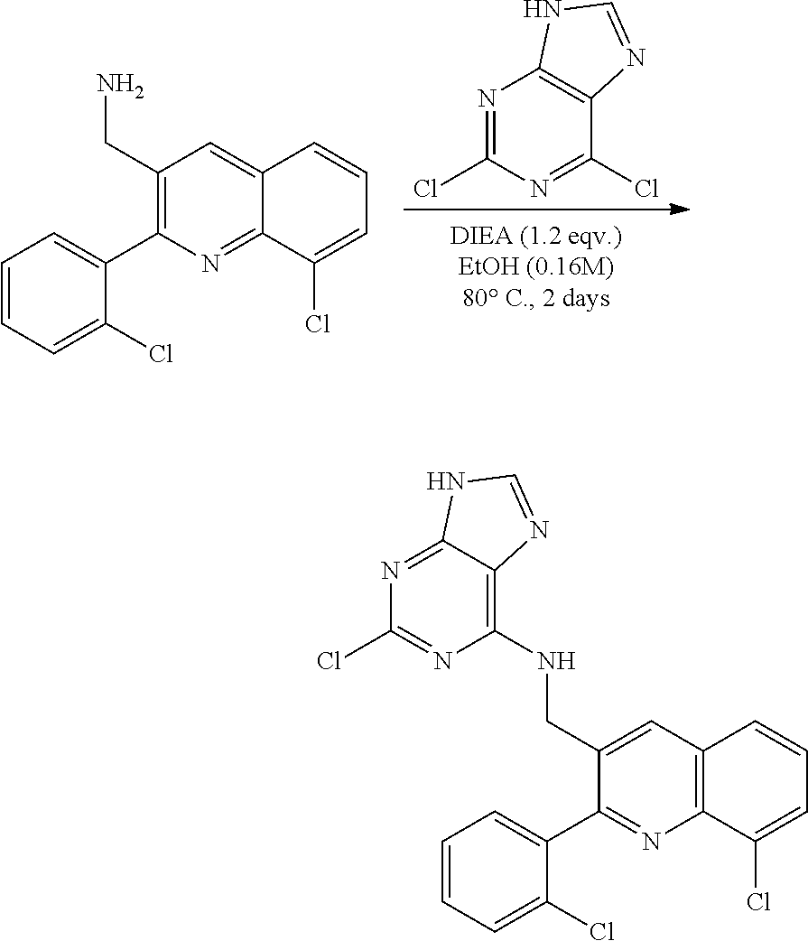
C1(C2=C(CN)C=C3C(=N2)C(Cl)=CC=C3)=CC=CC=C1Cl.N1=C(Cl)N=C(Cl)C2=C1NC=N2.C1(C2=NC3=C(C=C2CNC2=C4C(=NC(Cl)=N2)NC=N4)C=CC=C3Cl)=CC=CC=C1Cl
